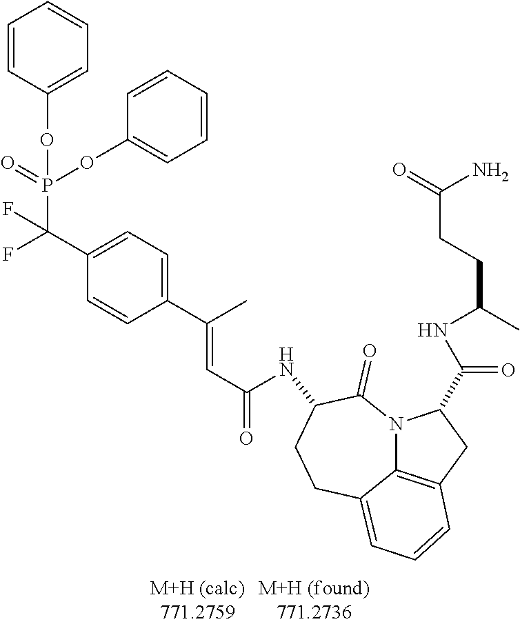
C1(C(F)(P(=O)(OC2=CC=CC=C2)OC2=CC=CC=C2)F)=CC=C(C(C)=CC(=O)NC2C(=O)N3C4=C(CC3C(=O)NC(C)CCC(N)=O)C=CC=C4CC2)C=C1
